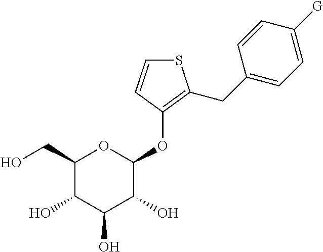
S1C=CC(OC2OC(CO)C(O)C(O)C2O)=C1CC1=CC=C([G])C=C1
